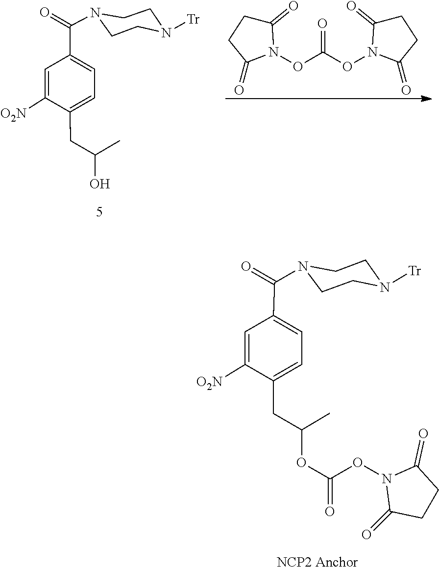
C1CN(C(C2=CC=C(CC(C)O)C([O2N])=C2)=O)CCN1[Tr].C1(=O)CCC(=O)N1OC(ON1C(=O)CCC1=O)=O.C1(=O)N(OC(OC(CC2=CC=C(C(N3CCN([Tr])CC3)=O)C=C2[O2N])C)=O)C(=O)CC1
